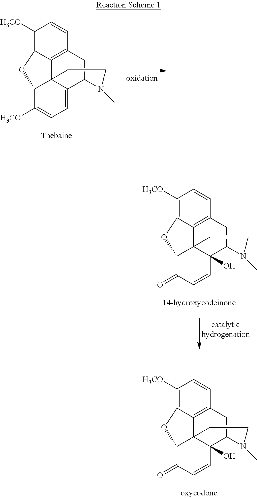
N1(C)C2CC3=C4C(=C([H3CO])C=C3)OC3C4(C2=CC=C3[H3CO])CC1.N1(C)C2CC3=C4C(=C([H3CO])C=C3)OC3C4(C2(O)C=CC3=O)CC1.N1(C)C2CC3=C4C(=C([H3CO])C=C3)OC3C4(C2(O)C=CC3=O)CC1
